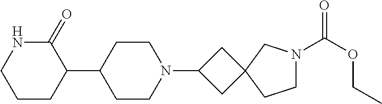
C1(C2CCN(C3CC4(C3)CCN(C(OCC)=O)C4)CC2)C(=O)NCCC1
